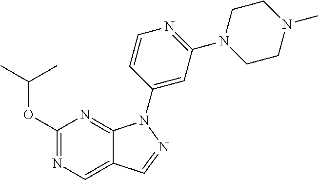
C1(OC(C)C)=NC=C2C(=N1)N(C1=CC(N3CCN(C)CC3)=NC=C1)N=C2
